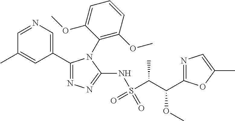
C1(C2=CN=CC(C)=C2)=NN=C(NS(C(C(C2=NC=C(C)O2)OC)C)(=O)=O)N1C1=C(OC)C=CC=C1OC
